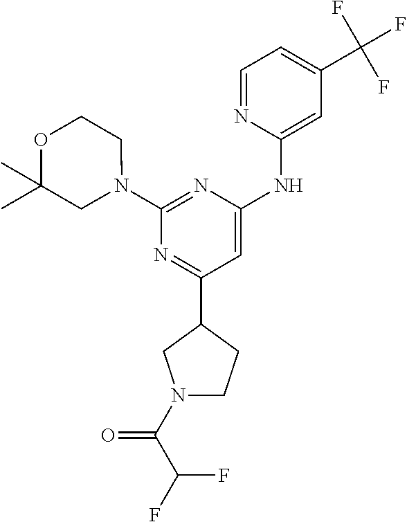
N1=C(C2CN(C(C(F)F)=O)CC2)C=C(NC2=CC(C(F)(F)F)=CC=N2)N=C1N1CCOC(C)(C)C1
